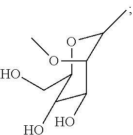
C1(C)OC(CO)C(O)C(O)C1OC
